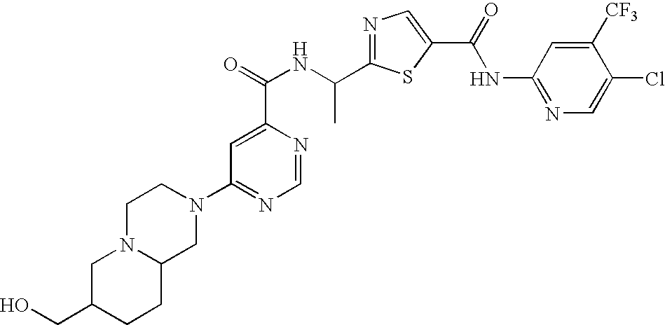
N1=C(C(NC(=O)C2=CC(N3CCN4C(C3)CCC(CO)C4)=NC=N2)C)SC(C(=O)NC2=NC=C(Cl)C([CF3])=C2)=C1
